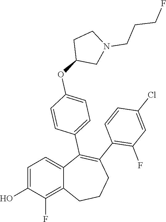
C1=C(O)C(F)=C2C(=C1)C(C1=CC=C(OC3CN(CCCF)CC3)C=C1)=C(C1=C(F)C=C(Cl)C=C1)CCC2
